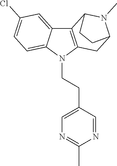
C12=C(N(CCC3=CN=C(C)N=C3)C3=CC=C(Cl)C=C13)CC1N(C)C2CC1
